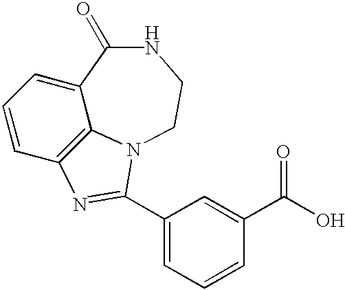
C1=CC2=C3C(=C1)C(=O)NCCN3C(C1=CC=CC(C(O)=O)=C1)=N2
